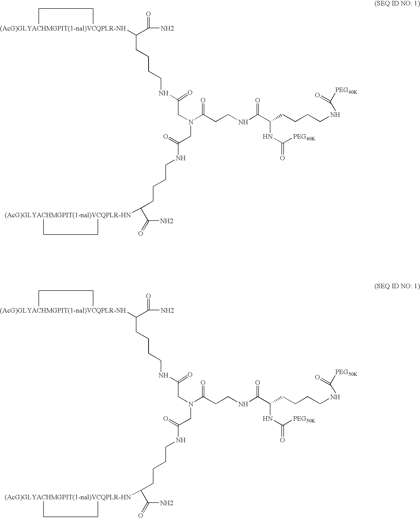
C(CCCCNC(CN(CC(=O)NCCCCC(C(=O)N)[(AcG)GLYACHMGPIT(1-nal)VCQPLR-HN])C(CCNC(C(CCCCNC([PEG40K])=O)NC(=O)[PEG40K])=O)=O)=O)(C(=O)N)[(AcG)GLYACHMGPIT(1-nal)VCQPLR-NH].C(CCCCNC(CN(CC(=O)NCCCCC(C(=O)N)[(AcG)GLYACHMGPIT(1-nal)VCQPLR-HN])C(CCNC(C(CCCCNC([PEG50K])=O)NC(=O)[PEG50K])=O)=O)=O)(C(=O)N)[(AcG)GLYACHMGPIT(1-nal)VCQPLR-NH]
